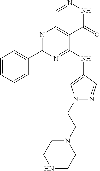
N1=C(C2=CC=CC=C2)N=C(NC2=CN(CCN3CCNCC3)N=C2)C2=C1C=NNC2=O
